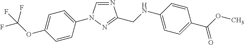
N1=CN(C2=CC=C(OC(F)(F)F)C=C2)N=C1CNC1=CC=C(C(OC)=O)C=C1
